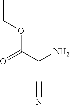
CCOC(=O)C(C#N)N
